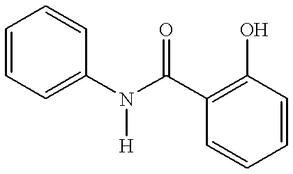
C1=CC=C(N(C(C2=C(O)C=CC=C2)=O)[H])C=C1
